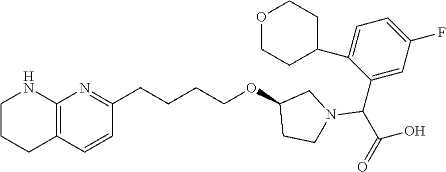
C1CCC2=C(N1)N=C(CCCCOC1CN(C(C(=O)O)C3=CC(F)=CC=C3C3CCOCC3)CC1)C=C2
